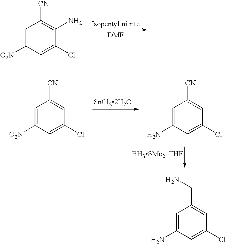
C1=C([O2N])C=C(Cl)C(N)=C1[CN].C1=C([O2N])C=C(Cl)C=C1[CN].[SnCl22H2O].C1=C(N)C=C(Cl)C=C1[CN].C1=C(N)C=C(Cl)C=C1CN
